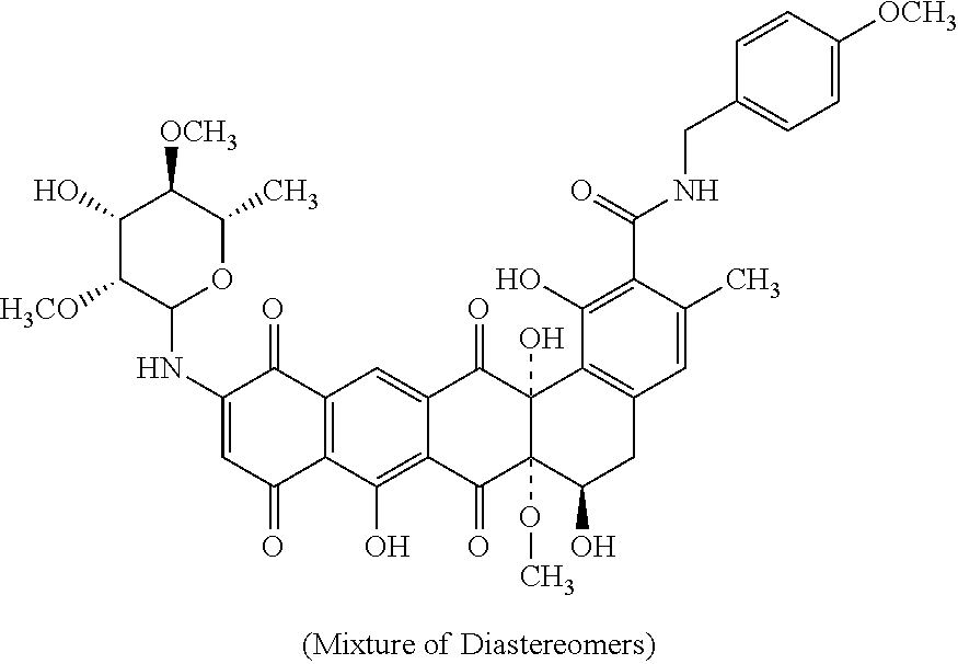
C1(NC2=CC(=O)C3=C(C2=O)C=C2C(=C3O)C(=O)C3(OC)C(O)(C2=O)C2=C(CC3O)C=C(C)C(C(=O)NCC3=CC=C([OCH3])C=C3)=C2O)OC(C)C([OCH3])C(O)C1[H3CO]
